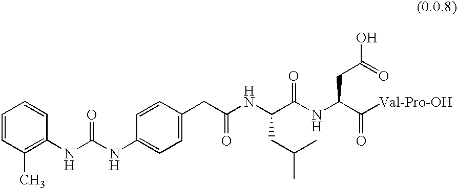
C1=CC(C)=C(NC(NC2=CC=C(CC(NC(C(NC(C([Val-Pro-OH])=O)CC(=O)O)=O)CC(C)C)=O)C=C2)=O)C=C1
